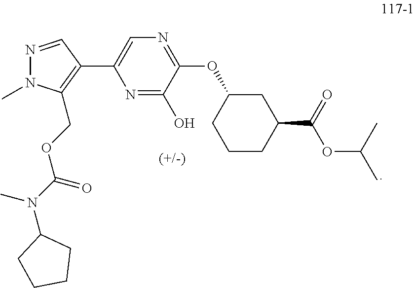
C1=C(C2=C(COC(N(C)C3CCCC3)=O)N(C)N=C2)N=C(O)C(OC2CCCC(C(=O)OC(C)C)C2)=N1
